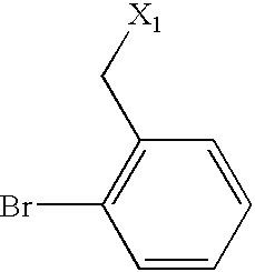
BrC1=C(C[X1])C=CC=C1
